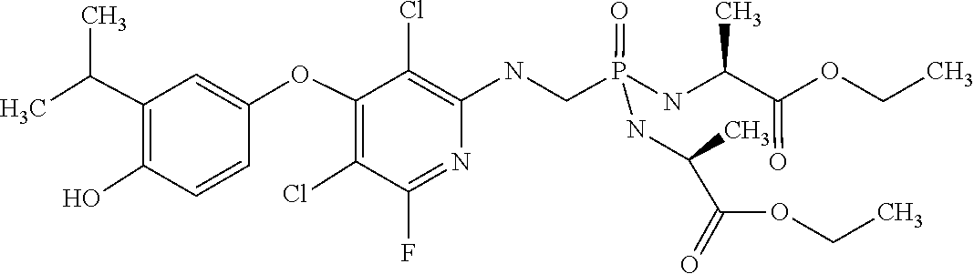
CCOC(C(C)NP(=O)(CNC1=C(Cl)C(OC2=CC(C(C)C)=C(O)C=C2)=C(Cl)C(F)=N1)NC(C(OCC)=O)C)=O
